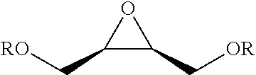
C1(C[RO])C(C[OR])O1
